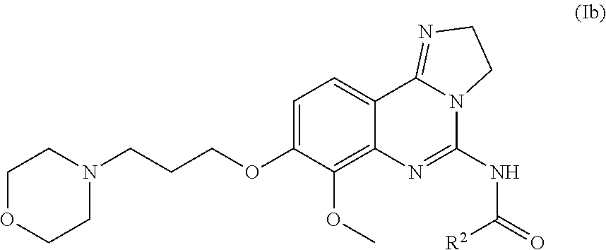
C1=C(OCCCN2CCOCC2)C(OC)=C2C(=C1)C1=NCCN1C(NC(=O)[R2])=N2
